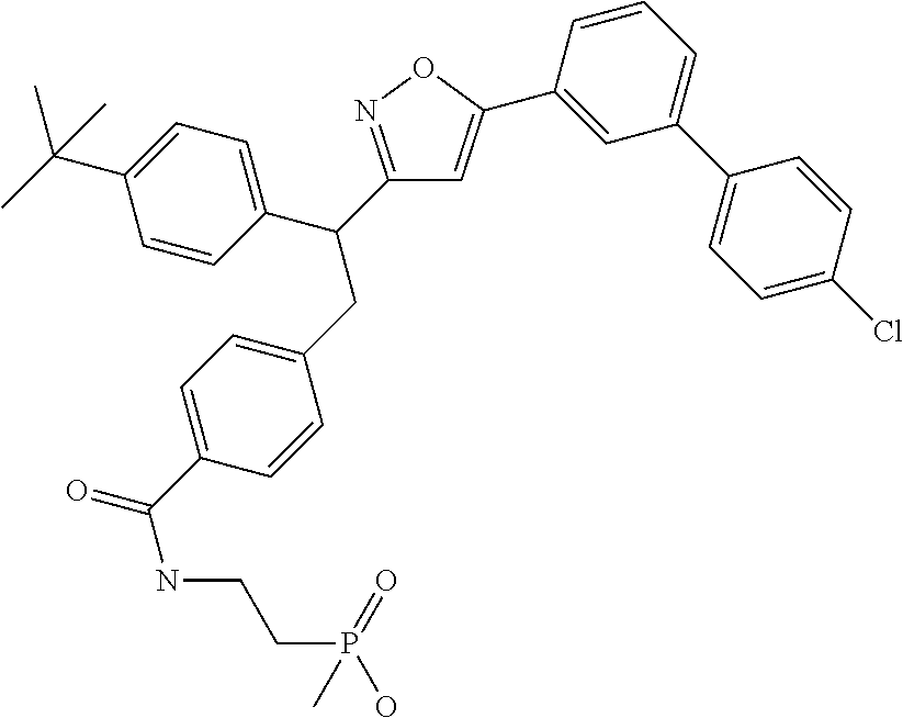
C1=C(C(=O)NCCP(O)(=O)C)C=CC(CC(C2=NOC(C3=CC(C4=CC=C(Cl)C=C4)=CC=C3)=C2)C2=CC=C(C(C)(C)C)C=C2)=C1
